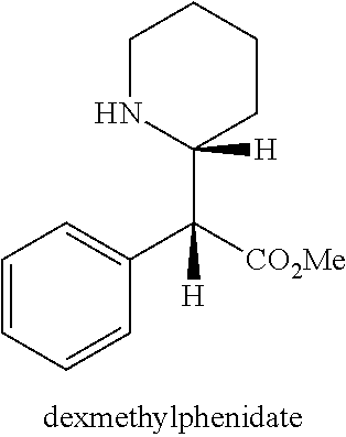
C1=CC=CC(C([CO2Me])(C2([H])CCCCN2)[H])=C1
